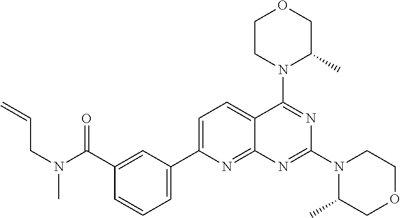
C1(C(=O)N(CC=C)C)=CC(C2=CC=C3C(=N2)N=C(N2C(C)COCC2)N=C3N2C(C)COCC2)=CC=C1
